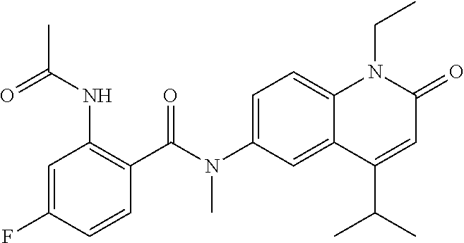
N(C1=CC=C2C(=C1)C(C(C)C)=CC(=O)N2CC)(C(C1=C(NC(C)=O)C=C(F)C=C1)=O)C
